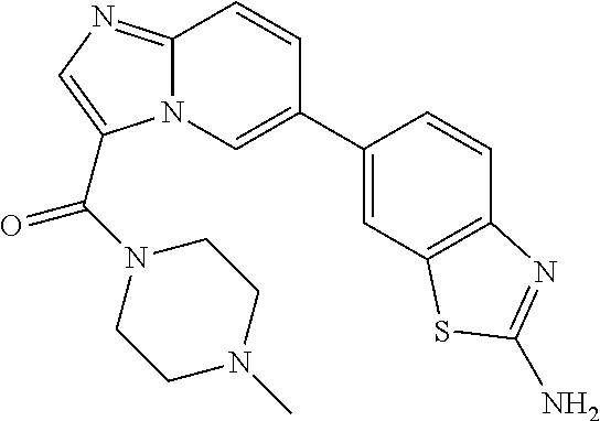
N12C(=NC=C1C(=O)N1CCN(C)CC1)C=CC(C1=CC3=C(C=C1)N=C(N)S3)=C2
